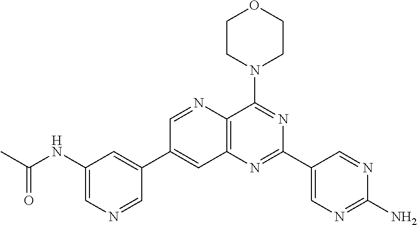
C1(NC(C)=O)=CN=CC(C2=CC3=C(N=C2)C(N2CCOCC2)=NC(C2=CN=C(N)N=C2)=N3)=C1
